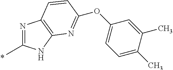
N1=C(C)NC2=C1C=CC(OC1=CC=C(C)C(C)=C1)=N2
